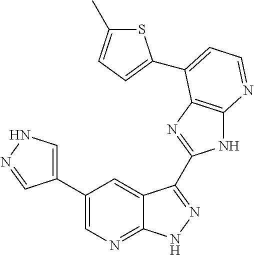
C1(C2=CNN=C2)=CN=C2C(=C1)C(C1=NC3=C(N1)N=CC=C3C1=CC=C(C)S1)=NN2
